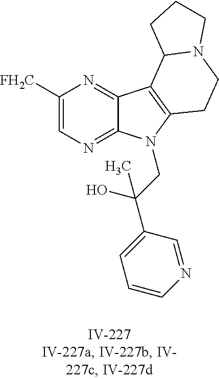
C1([FH2C])=CN=C2C(=N1)C1=C(N2CC(C2=CC=CN=C2)(O)C)CCN2C1CCC2
